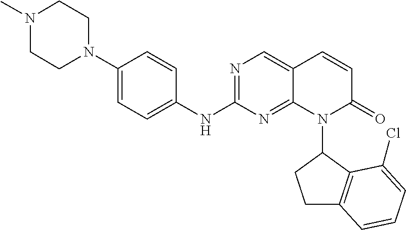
N1=C(NC2=CC=C(N3CCN(C)CC3)C=C2)N=C2C(=C1)C=CC(=O)N2C1CCC2=C1C(Cl)=CC=C2
